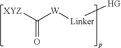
C([W][Linker][HG])([XYZ])=O
